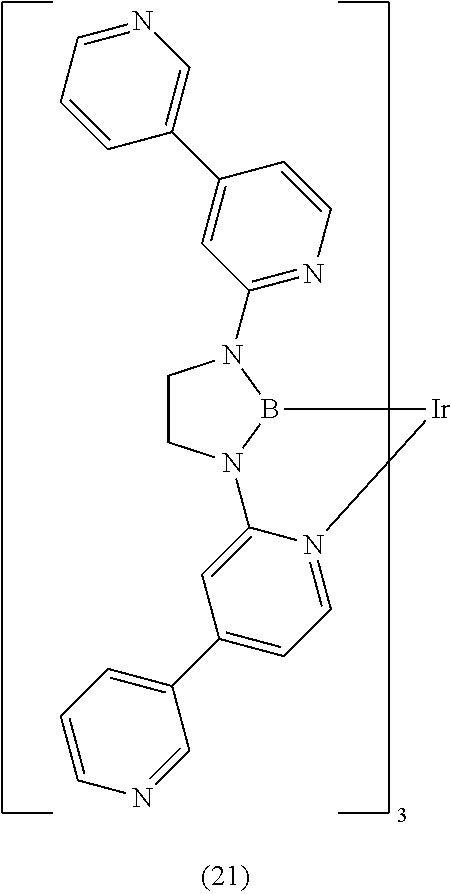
C1CN2B(N1C1=NC=CC(C3=CN=CC=C3)=C1)[Ir]N1=CC=C(C3=CC=CN=C3)C=C21
